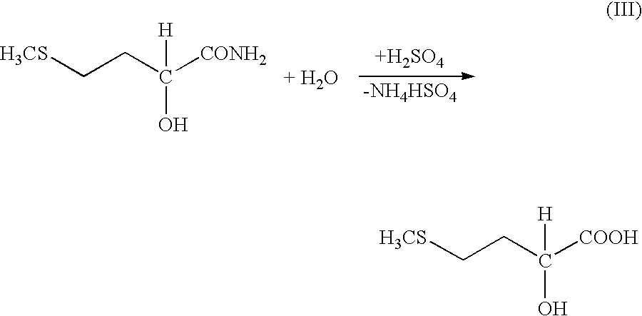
[H3CS]CCC([CONH2])(O)[H].[+H2SO4].[-NH4HSO4].[H3CS]CCC([COOH])(O)[H]
